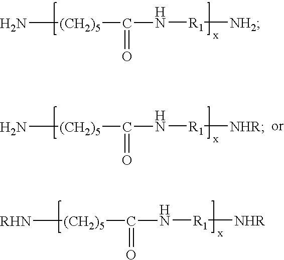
N[(CH2)5]C(=O)N[R1][NH2].[RHN][(CH2)5]C(=O)N[R1][NHR].N[(CH2)5]C(=O)N[R1][NHR]
